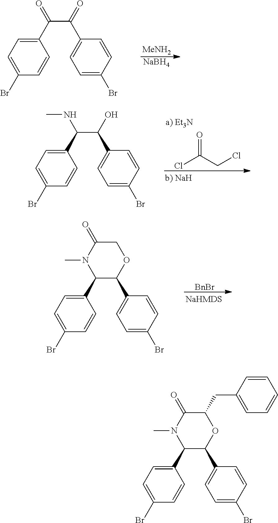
[MeNH2].[NaBH4].C1=C(Br)C=CC(C(C(C2=CC=C(Br)C=C2)=O)=O)=C1.ClC(CCl)=O.C1=C(Br)C=CC(C(C(C2=CC=C(Br)C=C2)O)NC)=C1.[BnBr].C1=C(Br)C=CC(C2C(C3=CC=C(Br)C=C3)OCC(=O)N2C)=C1.C1=C(Br)C=CC(C2C(C3=CC=C(Br)C=C3)OC(CC3=CC=CC=C3)C(=O)N2C)=C1
